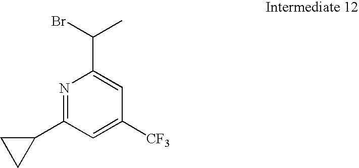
N1=C(C2CC2)C=C([CF3])C=C1C(Br)C
